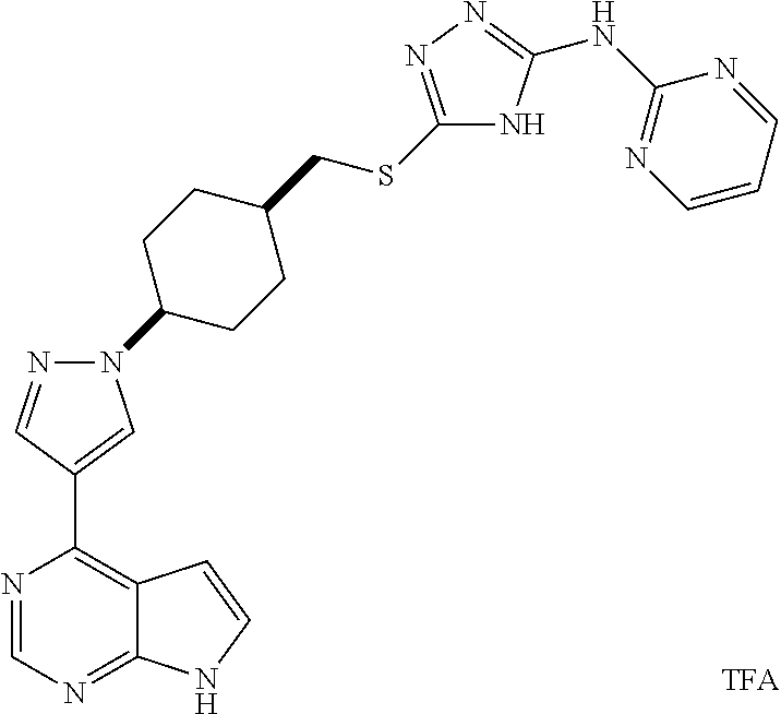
N1=CN=C2C(=C1C1=CN(C3CCC(CSC4=NN=C(NC5=NC=CC=N5)N4)CC3)N=C1)C=CN2
